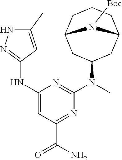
N(C1=NNC(C)=C1)C1=CC(C(N)=O)=NC(N(C)C2CC3CCCC(C2)N3[Boc])=N1
